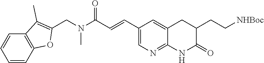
CN(C(C=CC1=CN=C2C(=C1)CC(CC[NHBoc])C(=O)N2)=O)CC1=C(C)C2=C(O1)C=CC=C2
